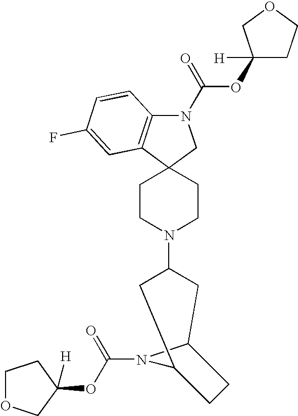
N1(C(=O)OC2([H])CCOC2)C2=C(C3(C1)CCN(C1CC4N(C(OC5([H])CCOC5)=O)C(C1)CC4)CC3)C=C(F)C=C2
